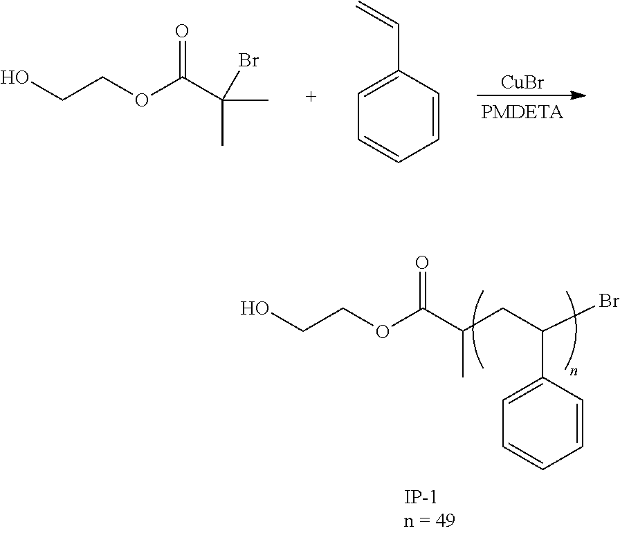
[CuBr].OCCOC(C(Br)(C)C)=O.C1=C(C=C)C=CC=C1.OCCOC(C(C)CC(Br)C1=CC=CC=C1)=O
